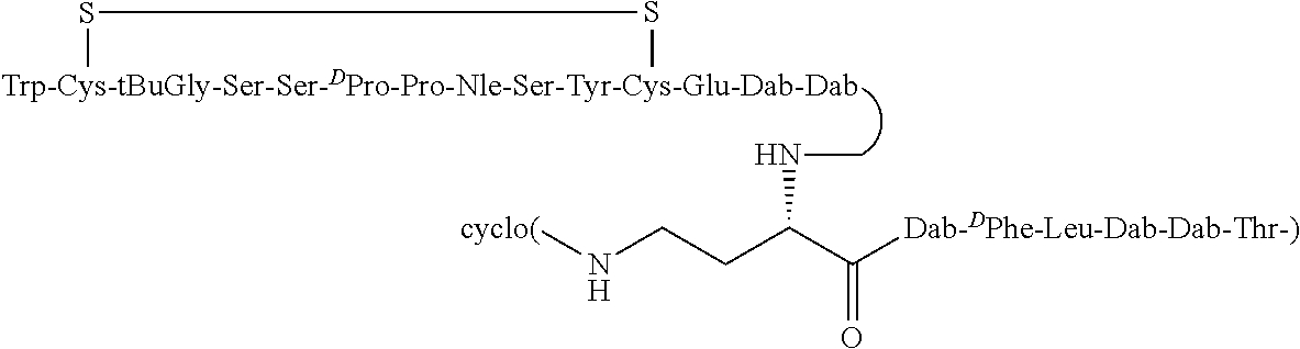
[Trp-Cys-tBuGly-Ser-Ser-DPro-Pro-Nle-Ser-Tyr-Cys-Glu-Dab-Dab]1SS1.N(CCC(C([Dab-DPhe-Leu-Dab-Dab-Thr-)])=O)NC)[cyclo(]
